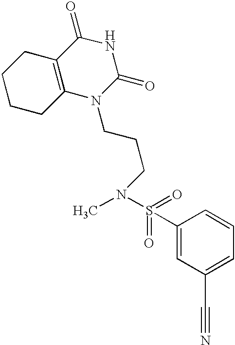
C1CCC2=C(C1)C(=O)NC(=O)N2CCCN(S(=O)(=O)C1=CC(C#N)=CC=C1)C
